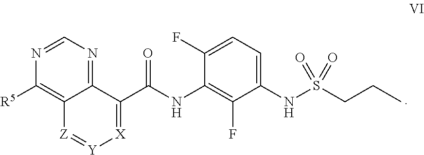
N1=CN=C2C(=C1[R5])[Z]=[Y][X]=C2C(NC1=C(F)C(NS(CCC)(=O)=O)=CC=C1F)=O
